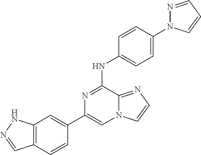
C1(C2=CC3=C(C=C2)C=NN3)=CN2C(=NC=C2)C(NC2=CC=C(N3N=CC=C3)C=C2)=N1
